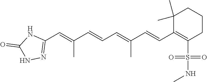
S(C1=C(C=CC(=CC=CC(=CC2=NNC(=O)N2)C)C)C(C)(C)CCC1)(=O)(=O)NC
